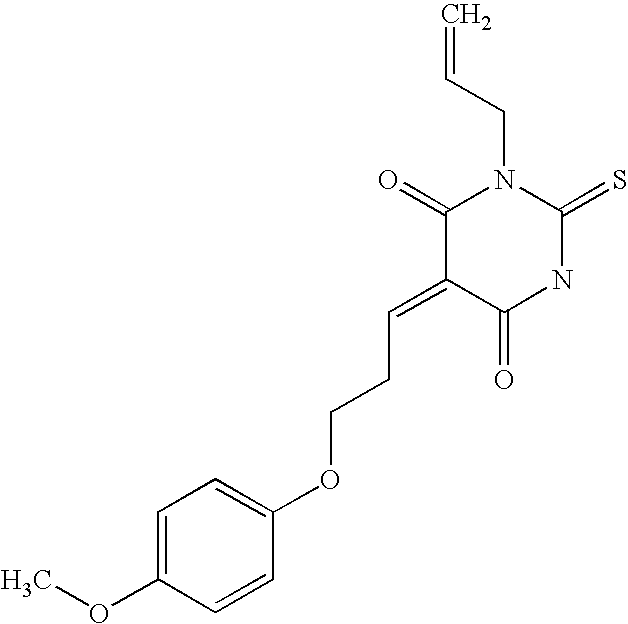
C1(=O)C(=CCCOC2=CC=C(OC)C=C2)C(=O)NC(=S)N1CC=C
